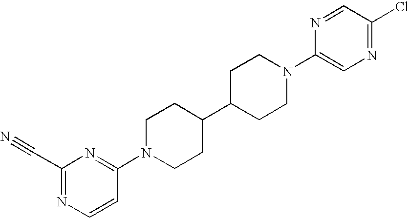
C1(C#N)=NC=CC(N2CCC(C3CCN(C4=CN=C(Cl)C=N4)CC3)CC2)=N1
